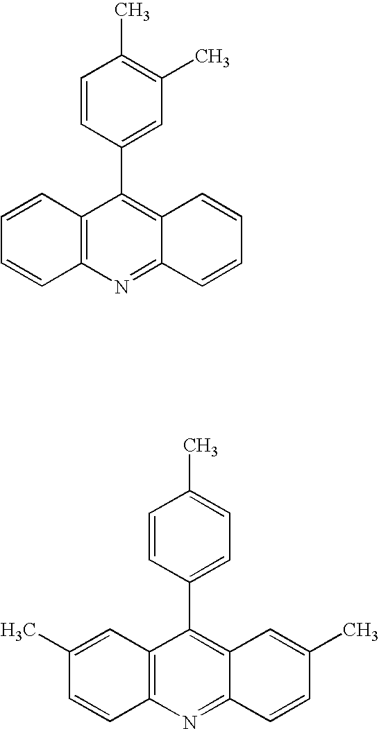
C1=CC(C2=C3C(=NC4=C2C=CC=C4)C=CC=C3)=CC(C)=C1C.C1=CC(C2=C3C(=NC4=C2C=C(C)C=C4)C=CC(C)=C3)=CC=C1C
